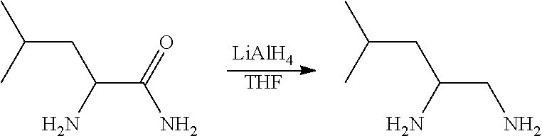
[LiAlH4].[THF].C(CC(C(=O)N)N)(C)C.C(CC(CN)N)(C)C
